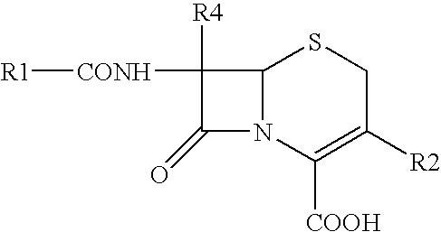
[R1][CONH]C1([R4])C(=O)N2C1SCC([R2])=C2[COOH]
